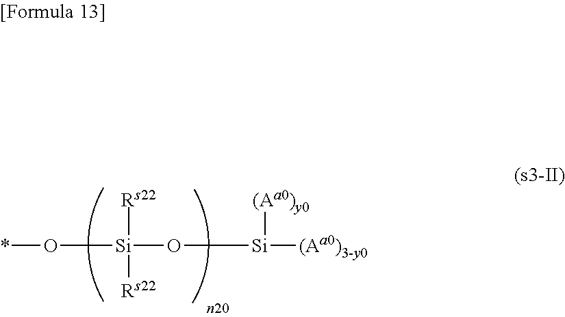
[Si]([(Aa0)3-y0])([(Aa0)y0])O[Si](O*)([Rs22])[Rs22]
